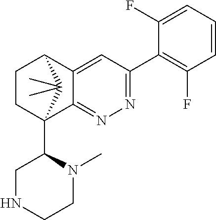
C1(F)=CC=CC(F)=C1C1=NN=C2C(=C1)C1CCC2(C2CNCCN2C)C1(C)C
